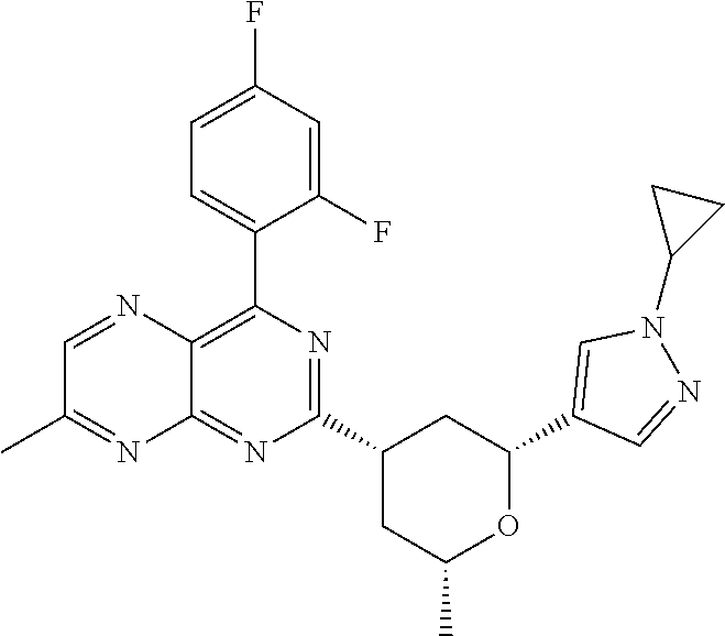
C12=NC(C3CC(C)OC(C4=CN(C5CC5)N=C4)C3)=NC(C3=CC=C(F)C=C3F)=C1N=CC(C)=N2
